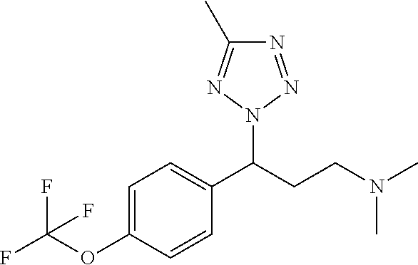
C1=C(OC(F)(F)F)C=CC(C(CCN(C)C)N2N=NC(C)=N2)=C1
